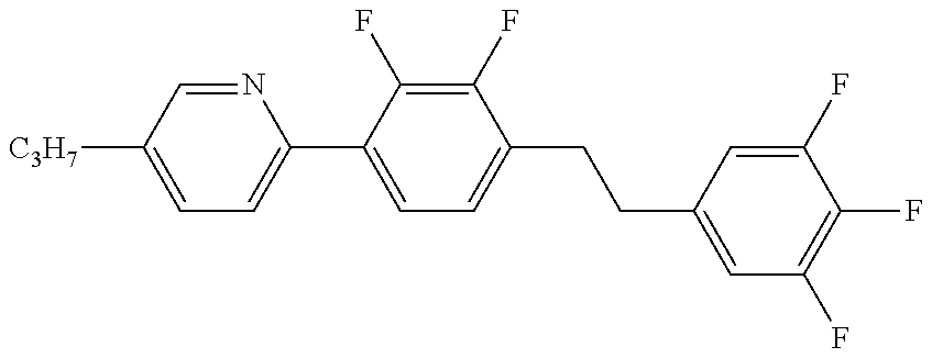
C1=C([C3H7])C=NC(C2=CC=C(CCC3=CC(F)=C(F)C(F)=C3)C(F)=C2F)=C1
